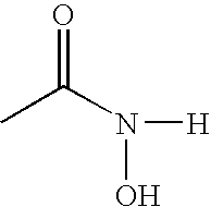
CC(N([H])O)=O
